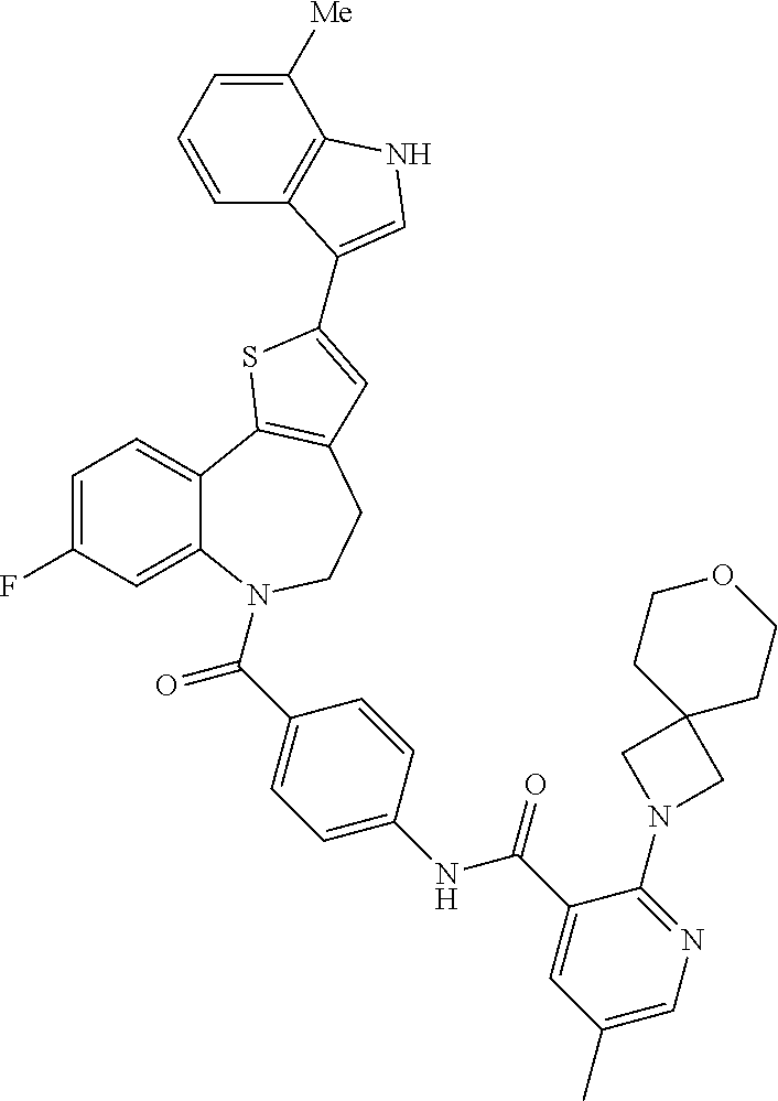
C1=C(F)C=C2C(=C1)C1=C(CCN2C(=O)C2=CC=C(NC(=O)C3=CC(C)=CN=C3N3CC4(C3)CCOCC4)C=C2)C=C(C2=CNC3=C2C=CC=C3[Me])S1
